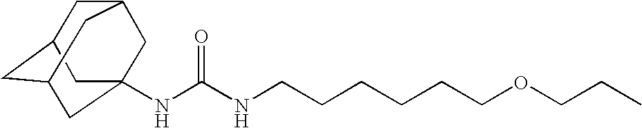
N(C(NCCCCCCOCCC)=O)C12CC3CC(CC(C1)C3)C2
